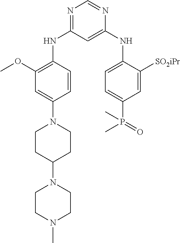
C1=CC(NC2=NC=NC(NC3=CC=C(P(=O)(C)C)C=C3[SO2iPr])=C2)=C(OC)C=C1N1CCC(N2CCN(C)CC2)CC1
